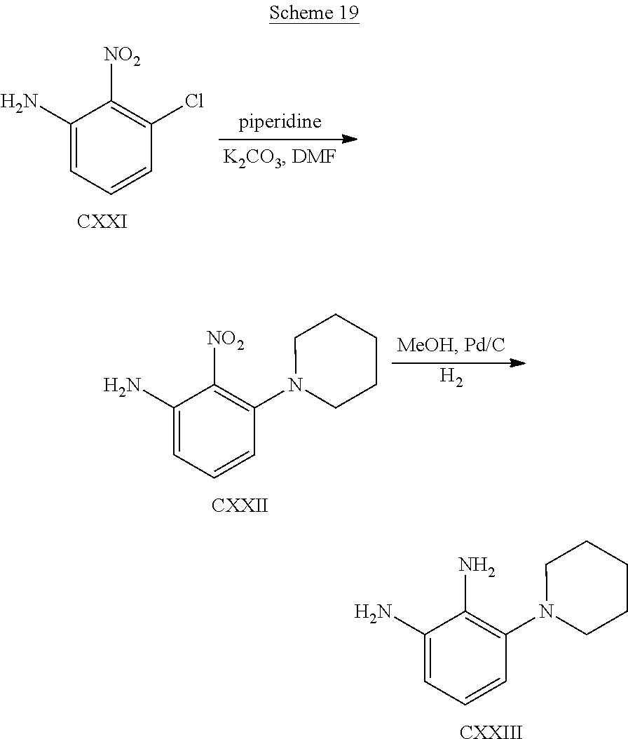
C1(N)=CC=CC(N2CCCCC2)=C1N.[CXXIII].C1(N)=CC=CC(Cl)=C1[NO2].C1(N)=CC=CC(N2CCCCC2)=C1[NO2].[CXXII].[H2]
